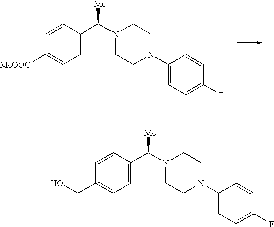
C1=C(C(N2CCN(C3=CC=C(F)C=C3)CC2)[Me])C=CC(CO)=C1.C1=C(C(N2CCN(C3=CC=C(F)C=C3)CC2)[Me])C=CC([MeOOC])=C1
